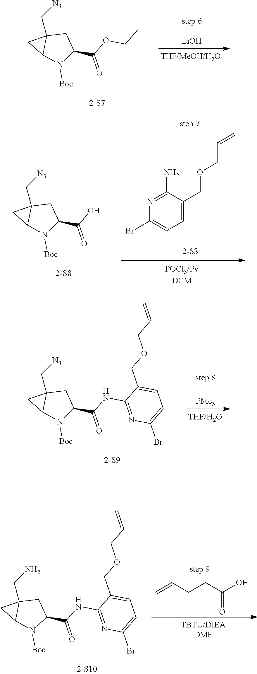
C12(C[N3])C(N([Boc])C(C(=O)OCC)C1)C2.C1(Br)=CC=C(COCC=C)C(N)=N1.C12(C[N3])C(N([Boc])C(C(=O)O)C1)C2.C12(C[N3])C(N([Boc])C(C(=O)NC3=NC(Br)=CC=C3COCC=C)C1)C2.[THF/H2O].C12(CN)C(N([Boc])C(C(=O)NC3=NC(Br)=CC=C3COCC=C)C1)C2.C=CCCC(O)=O
